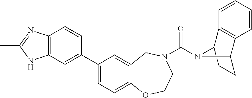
C1(C2=CC3=C(C=C2)N=C(C)N3)=CC=C2C(=C1)CN(C(=O)N1C3CCC1C1=C3C=CC=C1)CCO2
